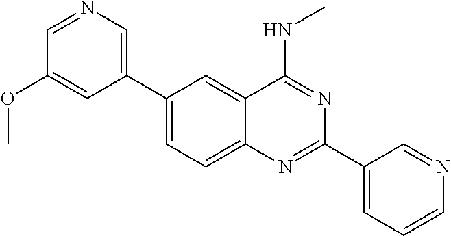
C1(C2=CN=CC(OC)=C2)=CC=C2C(=C1)C(NC)=NC(C1=CC=CN=C1)=N2
